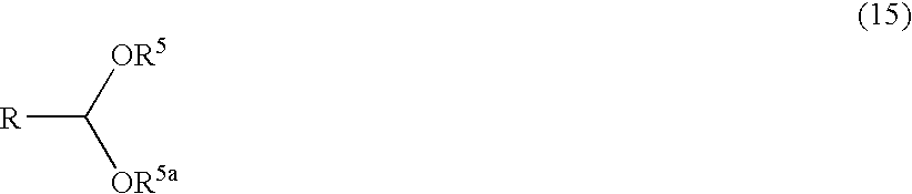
[R]C([OR5])[OR5a]
